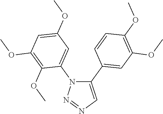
C1(C2=CC(OC)=C(OC)C=C2)=CN=NN1C1=CC(OC)=CC(OC)=C1OC
